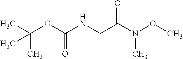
C(=O)(NCC(N(OC)C)=O)OC(C)(C)C
